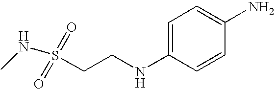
CNS(CCNC1=CC=C(N)C=C1)(=O)=O
